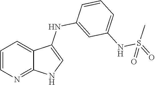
C1=CN=C2C(=C1)C(NC1=CC(NS(=O)(C)=O)=CC=C1)=CN2
